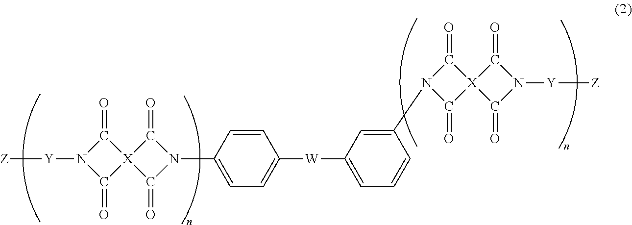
C1=CC(N2C(=O)[X]3(C2=O)C(=O)N([Y][Z])C3=O)=CC=C1[W]C1=CC=CC(N2C(=O)[X]3(C2=O)C(=O)N([Y][Z])C3=O)=C1
